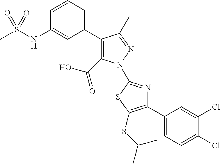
C1(C2=CC=CC(NS(C)(=O)=O)=C2)=C(C(=O)O)N(C2=NC(C3=CC=C(Cl)C(Cl)=C3)=C(SC(C)C)S2)N=C1C
